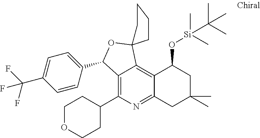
C12=C(C3CCOCC3)N=C3C(=C1C1(OC2C2=CC=C(C(F)(F)F)C=C2)CCCC1)C(O[Si](C)(C)C(C)(C)C)CC(C)(C)C3
